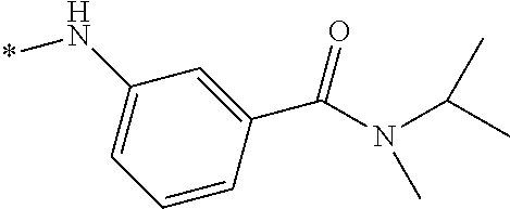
C1(N*)=CC=CC(C(=O)N(C(C)C)C)=C1
